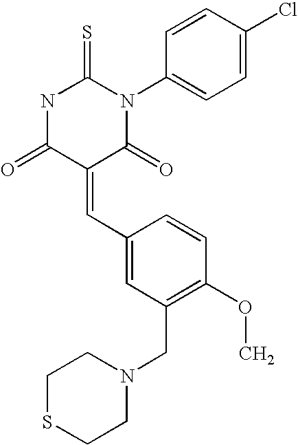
C1=CC(N2C(=S)NC(=O)C(=CC3=CC(CN4CCSCC4)=C(OC)C=C3)C2=O)=CC=C1Cl
